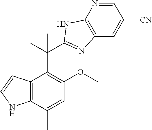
C12=C(C(C)=CC(OC)=C1C(C1=NC3=C(N=CC([CN])=C3)N1)(C)C)NC=C2
